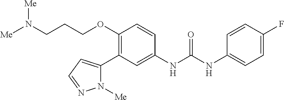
C1(OCCCN([Me])[Me])=C(C2=CC=NN2[Me])C=C(NC(NC2=CC=C(F)C=C2)=O)C=C1
